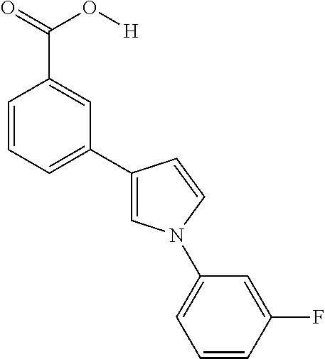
C1=CC=C(C2=CN(C3=CC=CC(F)=C3)C=C2)C=C1C(=O)O[H]
